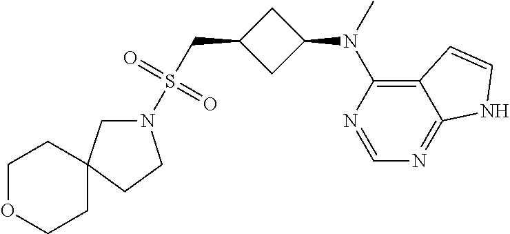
N1(S(CC2CC(N(C3=C4C(=NC=N3)NC=C4)C)C2)(=O)=O)CC2(CC1)CCOCC2
